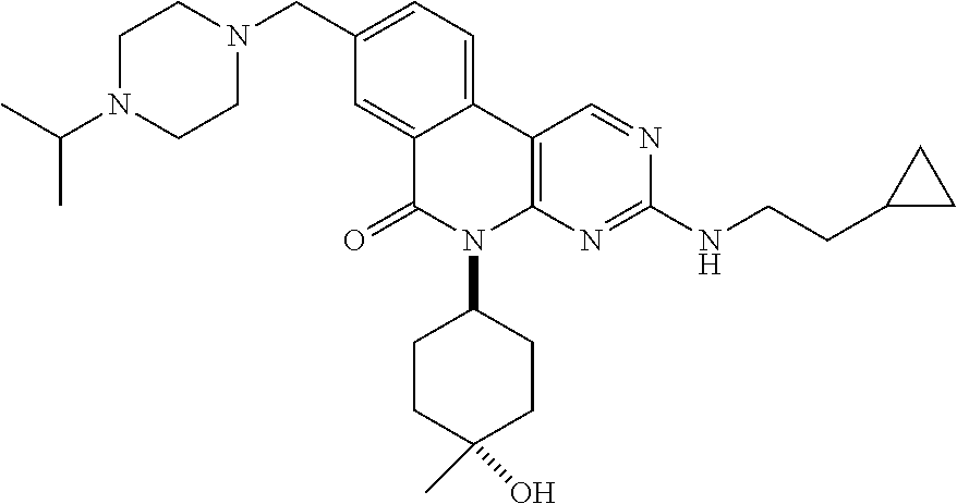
C1(CN2CCN(C(C)C)CC2)=CC=C2C(=C1)C(=O)N(C1CCC(O)(C)CC1)C1=C2C=NC(NCCC2CC2)=N1
